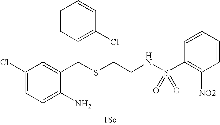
C1=C(N)C(C(SCCNS(=O)(C2=C([NO2])C=CC=C2)=O)C2=C(Cl)C=CC=C2)=CC(Cl)=C1
